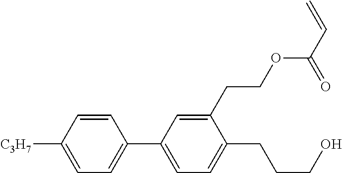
C1=CC([C3H7])=CC=C1C1=CC=C(CCCO)C(CCOC(C=C)=O)=C1
